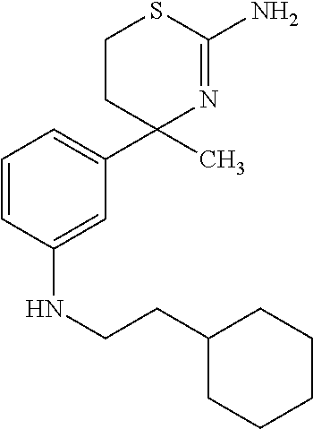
C1=CC(NCCC2CCCCC2)=CC(C2(C)N=C(N)SCC2)=C1
